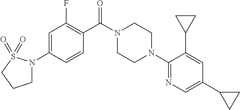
C1=C(N2CCCS2(=O)=O)C=CC(C(N2CCN(C3=NC=C(C4CC4)C=C3C3CC3)CC2)=O)=C1F
